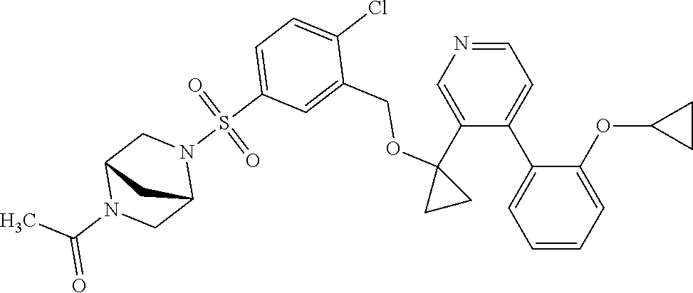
O(C1CC1)C1=CC=CC=C1C1=CC=NC=C1C1(OCC2=CC(S(N3C4CN(C(C)=O)C(C3)C4)(=O)=O)=CC=C2Cl)CC1
